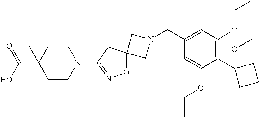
C1N(CC2=CC(OCC)=C(C3(OC)CCC3)C(OCC)=C2)CC12ON=C(N1CCC(C(=O)O)(C)CC1)C2
